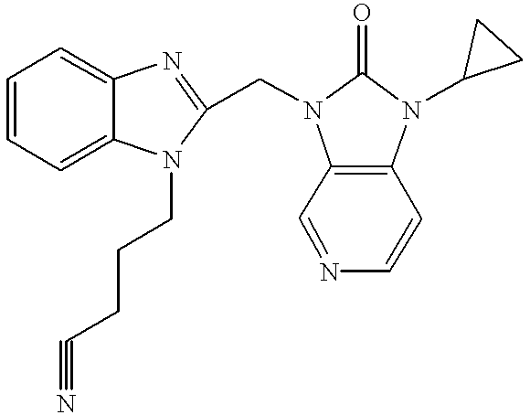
C1=CC=C2C(=C1)N=C(CN1C3=C(C=CN=C3)N(C3CC3)C1=O)N2CCCC#N
